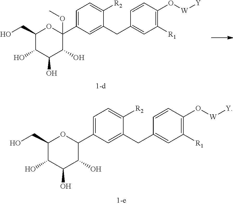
C1(CO)C(O)C(O)C(O)C(C2=CC=C([R2])C(CC3=CC([R1])=C(O[W][Y])C=C3)=C2)O1.[1-d].C1(CO)C(O)C(O)C(O)C(C2=CC=C([R2])C(CC3=CC([R1])=C(O[W][Y])C=C3)=C2)(OC)O1
